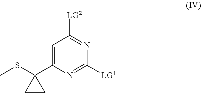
C1=C(C2(SC)CC2)N=C([LG1])N=C1[LG2]
